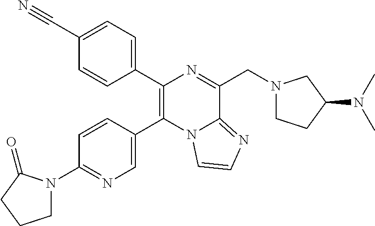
C1(C2=C(C3=CC=C(C#N)C=C3)N=C(CN3CCC(N(C)C)C3)C3=NC=CN23)=CN=C(N2CCCC2=O)C=C1
